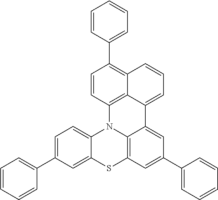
C1(C2=CC=CC=C2)=C2C3=C(C=C1)N1C4=CC=C(C5=CC=CC=C5)C=C4SC4=C1C(=CC(C1=CC=CC=C1)=C4)C3=CC=C2
